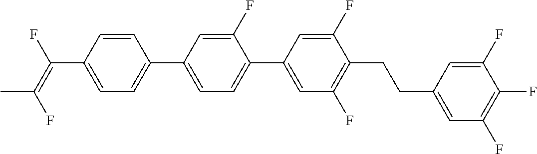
C1=CC(C(=C(F)C)F)=CC=C1C1=CC=C(C2=CC(F)=C(CCC3=CC(F)=C(F)C(F)=C3)C(F)=C2)C(F)=C1
